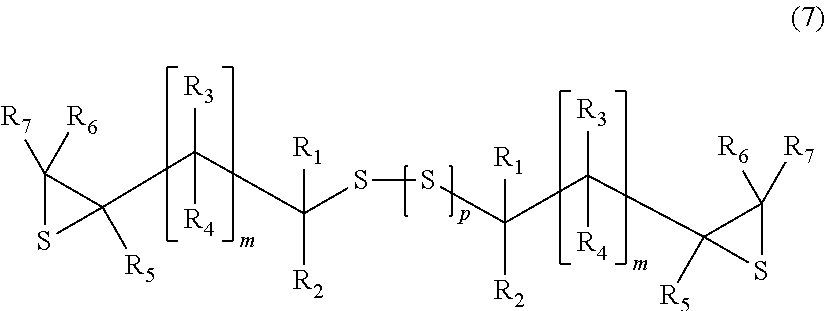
C1(C(C(SSC(C(C2([R5])SC2([R7])[R6])([R3])[R4])([R2])[R1])([R1])[R2])([R3])[R4])([R5])C([R7])([R6])S1
